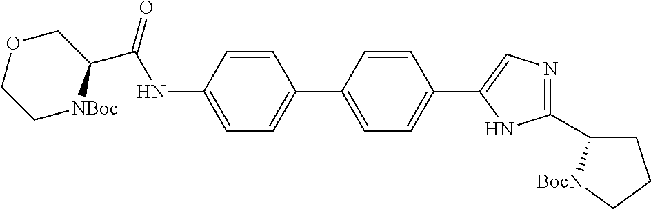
O1CC[NBoc]C(C(NC2=CC=C(C3=CC=C(C4=CN=C(C5CCC[BocN]5)N4)C=C3)C=C2)=O)C1
